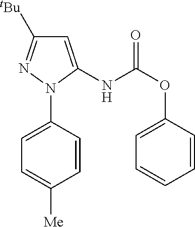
C1=C(NC(OC2=CC=CC=C2)=O)N(C2=CC=C([Me])C=C2)N=C1[tBu]
